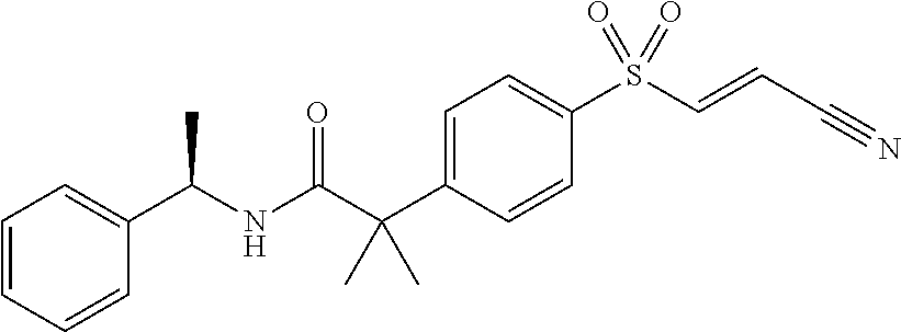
C1=CC=CC(C(NC(C(C2=CC=C(S(C=CC#N)(=O)=O)C=C2)(C)C)=O)C)=C1
